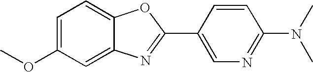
COC1=CC=C2C(=C1)N=C(C1=CN=C(N(C)C)C=C1)O2
